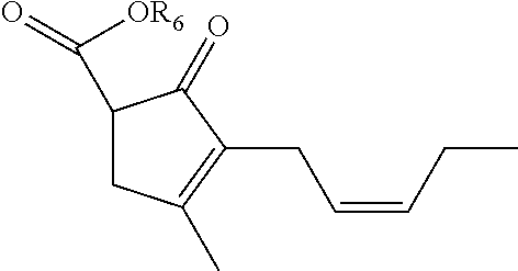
C1(C([OR6])=O)CC(C)=C(CC=CCC)C1=O
